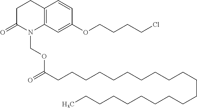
C12=C(CCC(=O)N1COC(CCCCCCCCCCCCCCCCCCCCC)=O)C=CC(OCCCCCl)=C2
